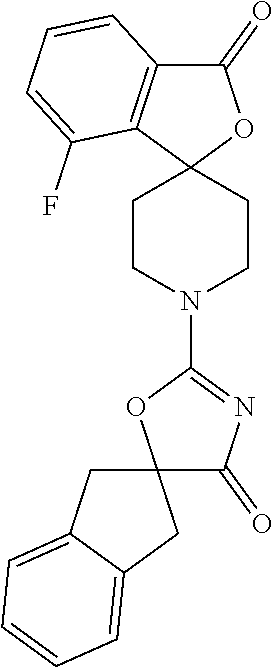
C1CN(C2=NC(=O)C3(O2)CC2=CC=CC=C2C3)CCC12OC(=O)C1=C2C(F)=CC=C1
